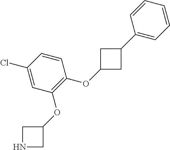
C1(OC2CNC2)=C(OC2CC(C3=CC=CC=C3)C2)C=CC(Cl)=C1
